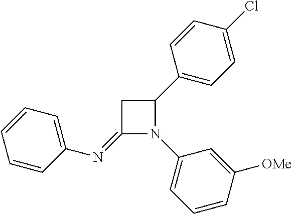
C1(=NC2=CC=CC=C2)N(C2=CC=CC([OMe])=C2)C(C2=CC=C(Cl)C=C2)C1
